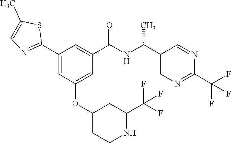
C1(C2=NC=C(C)S2)=CC(OC2CCNC(C(F)(F)F)C2)=CC(C(NC(C2=CN=C(C(F)(F)F)N=C2)C)=O)=C1
